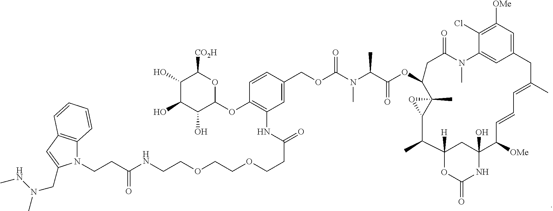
O=C(N(C(C(OC1CC(=O)N(C)C2=CC(=CC([OMe])=C2Cl)CC(C)=CC=CC([OMe])C2(O)NC(=O)OC([H])(C2)C(C)C2C1(C)O2)=O)C)C)OCC1=CC(NC(CCOCCOCCNC(CCN2C3=C(C=C2CN(C)NC)C=CC=C3)=O)=O)=C(OC2OC([CO2H])C(O)C(O)C2O)C=C1
